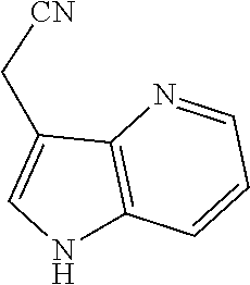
C1=NC2=C(NC=C2C[CN])C=C1
